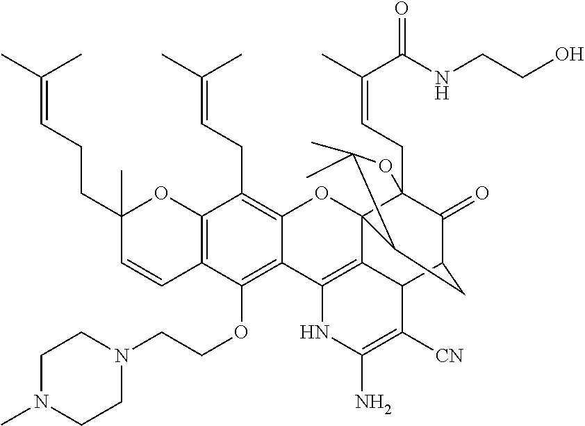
C12=C(C(OCCN3CCN(C)CC3)=C3C(=C1CC=C(C)C)OC14C5(CC=C(C)C(NCCO)=O)C(=O)C(CC1C(C)(C)O5)C1C4=C3NC(N)=C1[CN])C=CC(CCC=C(C)C)(C)O2
